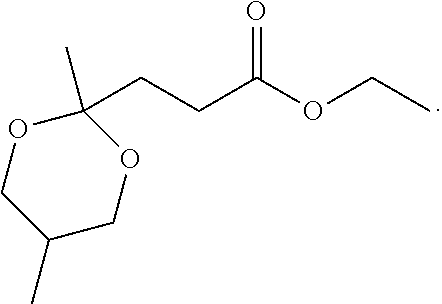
C1(CCC(OCC)=O)(C)OCC(C)CO1
